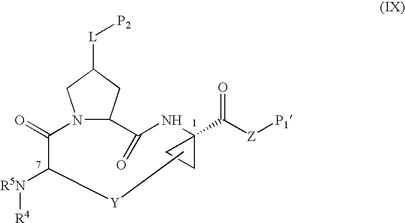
[P2][L]C1CN(C(=O)C([R5N][R4])[Y]C)C(C(NC2(C(=O)[Z][P1])CC2)=O)C1
